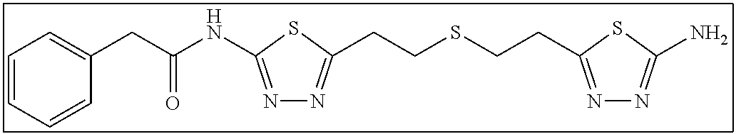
N1=C(NC(CC2=CC=CC=C2)=O)SC(CCSCCC2=NN=C(N)S2)=N1
